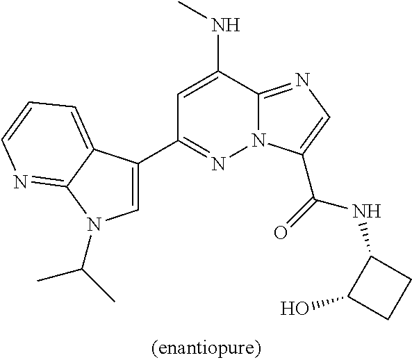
C1=C(NC)C2=NC=C(C(=O)NC3C(O)CC3)N2N=C1C1=CN(C(C)C)C2=NC=CC=C12
